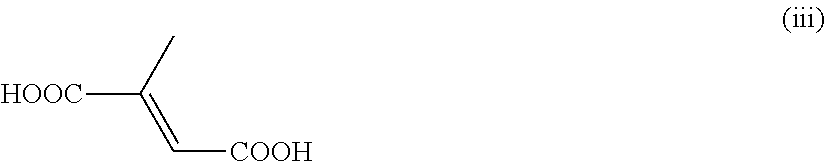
[HOOC]C(C)=C[COOH]
